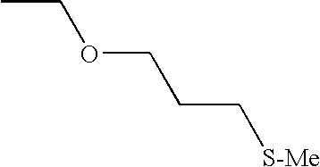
CCOCCC[S-Me]
